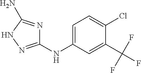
C1=C(NC2=NNC(N)=N2)C=C(C(F)(F)F)C(Cl)=C1
